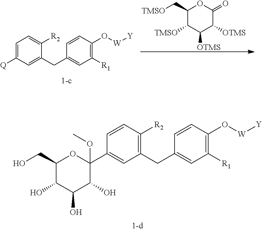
C1(C[TMSO])C([TMSO])C([OTMS])C([OTMS])C(=O)O1.C1=C([Q])C=C(CC2=CC([R1])=C(O[W][Y])C=C2)C([R2])=C1.C1(CO)C(O)C(O)C(O)C(C2=CC(CC3=CC([R1])=C(O[W][Y])C=C3)=C([R2])C=C2)(OC)O1
